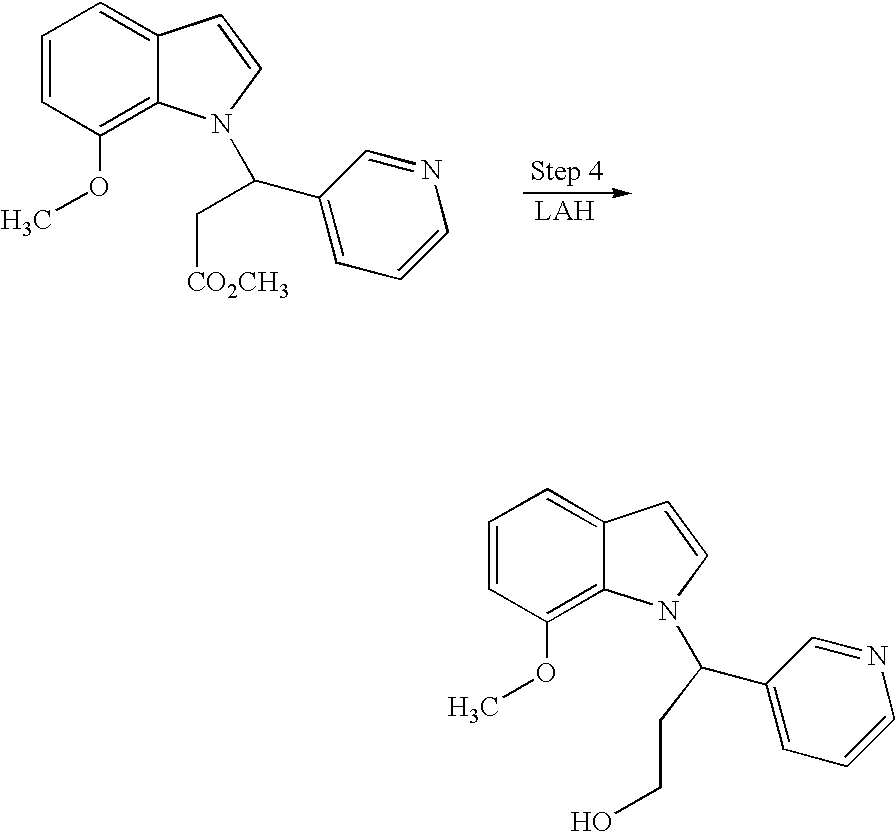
[LAH].C1=CC(OC)=C2C(=C1)C=CN2C(C1=CC=CN=C1)C[CO2CH3].C1=CC(OC)=C2C(=C1)C=CN2C(C1=CC=CN=C1)CCO
